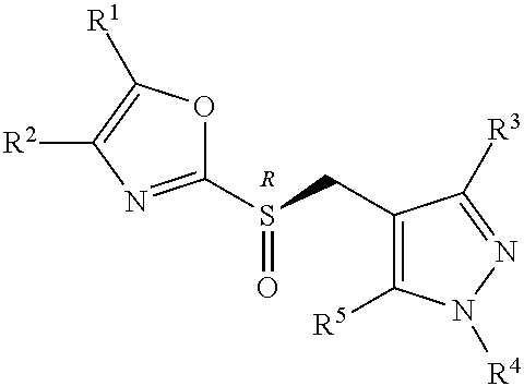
C1(S(CC2=C([R5])N([R4])N=C2[R3])=O)=NC([R2])=C([R1])O1.[R]
